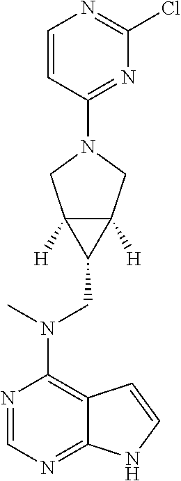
N1=CN=C2C(=C1N(CC1C3([H])C1([H])CN(C1=NC(Cl)=NC=C1)C3)C)C=CN2
